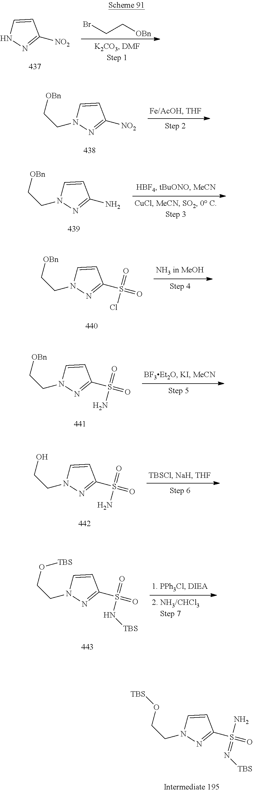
C1([NO2])=NNC=C1.C([OBn])CBr.C1([NO2])=NN(CC[OBn])C=C1.C1(N)=NN(CC[OBn])C=C1.C1(S(=O)(=O)Cl)=NN(CC[OBn])C=C1.C1(S(=O)(=O)N)=NN(CC[OBn])C=C1.C1(S(=O)(=O)N)=NN(CCO)C=C1.C1(S(=O)(=O)N[TBS])=NN(CCO[TBS])C=C1.C1(S(=O)(N)=N[TBS])=NN(CCO[TBS])C=C1
